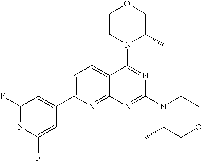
C1=C(C2=CC(F)=NC(F)=C2)N=C2C(=C1)C(N1C(C)COCC1)=NC(N1C(C)COCC1)=N2
